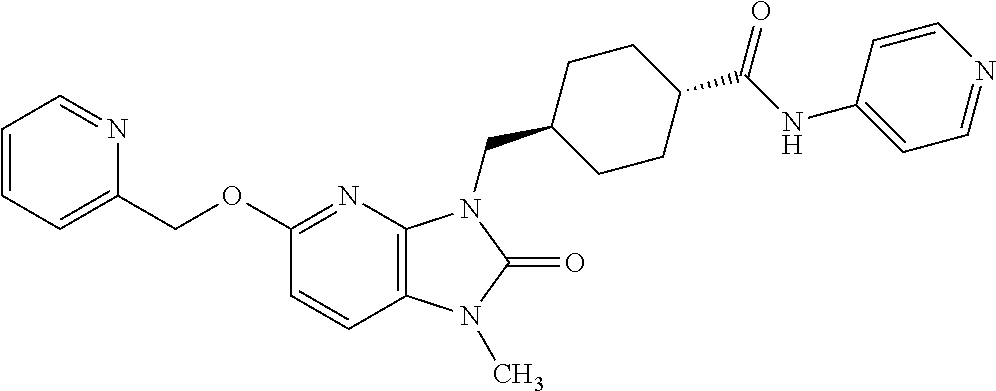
C1(OCC2=CC=CC=N2)=NC2=C(C=C1)N(C)C(=O)N2CC1CCC(C(NC2=CC=NC=C2)=O)CC1
